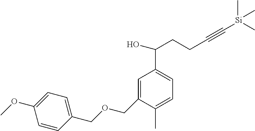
C1=C(COCC2=CC=C(OC)C=C2)C(C)=CC=C1C(CCC#C[Si](C)(C)C)O
